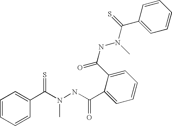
C1=CC=CC(C(N(NC(C2=CC=CC=C2C(NN(C(=S)C2=CC=CC=C2)C)=O)=O)C)=S)=C1
